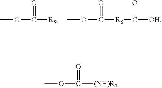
COC([R5])=O.COC([R6]C([OH])=O)=O.COC([(NH)R7])=O
